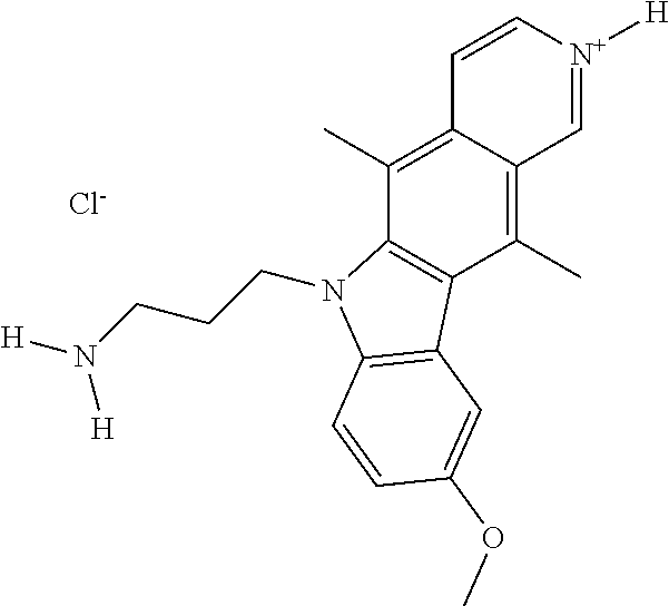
C1(C)=C2C(=C(C)C3=C1N(CCCN([H])[H])C1=C3C=C(OC)C=C1)C=[N+]([H])C=C2.[Cl-]
